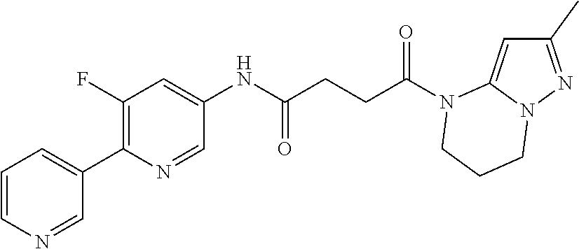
C1(C)=NN2C(=C1)N(C(CCC(NC1=CC(F)=C(C3=CC=CN=C3)N=C1)=O)=O)CCC2
